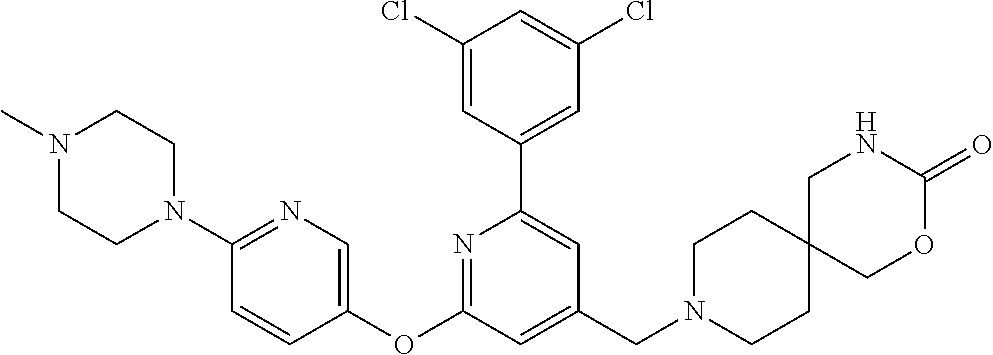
C1(Cl)=CC(C2=CC(CN3CCC4(CC3)COC(=O)NC4)=CC(OC3=CN=C(N4CCN(C)CC4)C=C3)=N2)=CC(Cl)=C1
